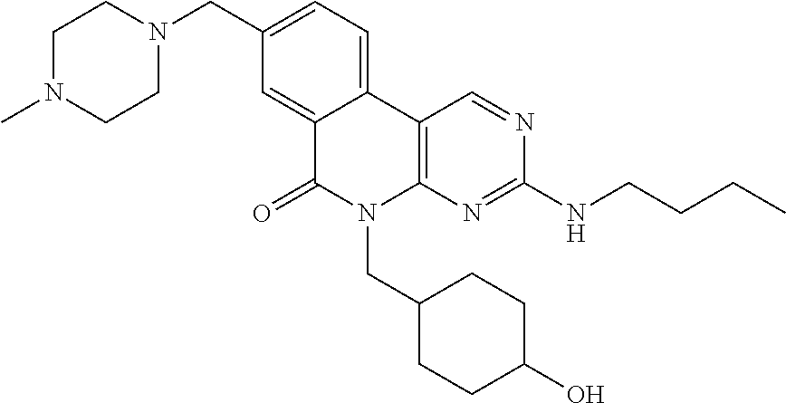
C12=C(N=C(NCCCC)N=C1)N(CC1CCC(O)CC1)C(=O)C1=CC(CN3CCN(C)CC3)=CC=C21
